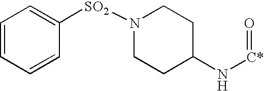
C1=CC=CC([SO2]N2CCC(N[C*]=O)CC2)=C1
